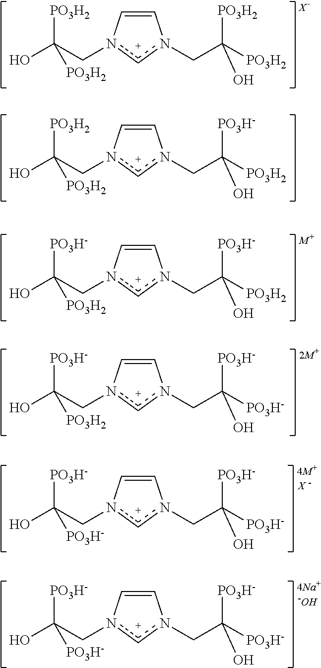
C1=Cn(CC(O)([PO3H2])[PO3H2])cn1CC([PO3H2])([PO3H2])O.C1=Cn(CC(O)([PO3H2])[PO3H2])cn1CC([PO3H2])([PO3H-])O.C1=Cn(CC(O)([PO3H-])[PO3H2])cn1CC([PO3H2])([PO3H-])O.C1=Cn(CC(O)([PO3H-])[PO3H2])cn1CC([PO3H-])([PO3H-])O.C1=Cn(CC(O)([PO3H-])[PO3H-])cn1CC([PO3H-])([PO3H-])O.O.C1=Cn(CC(O)([PO3H-])[PO3H-])cn1CC([PO3H-])([PO3H-])O.[X]
